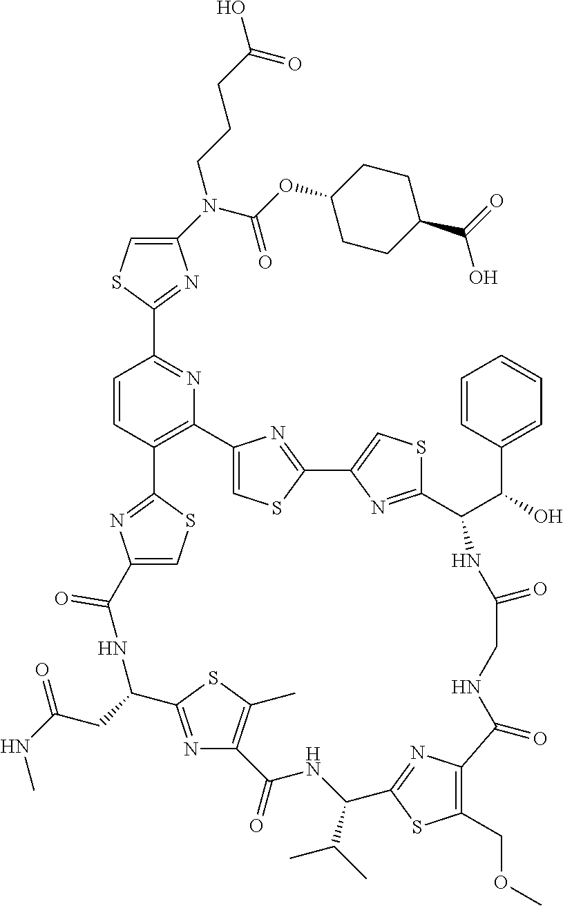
C1(N(C(OC2CCC(C(=O)O)CC2)=O)CCCC(O)=O)=CSC(C2=NC3=C(C=C2)C2=NC(=CS2)C(=O)NC(CC(=O)NC)C2=NC(=C(C)S2)C(=O)NC(C(C)C)C2=NC(=C(COC)S2)C(=O)NCC(=O)NC(C(C2=CC=CC=C2)O)C2=NC(=CS2)C2=NC3=CS2)=N1
